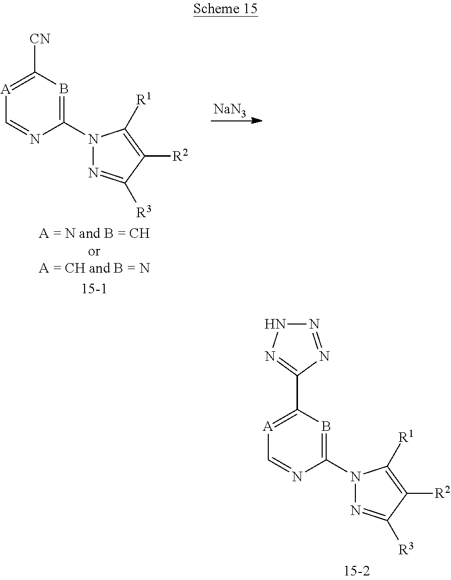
[A]1=C(C2=NNN=N2)B=C(N2N=C([R3])C([R2])=C2[R1])N=C1.[A]1=C([CN])B=C(N2N=C([R3])C([R2])=C2[R1])N=C1.[NaN3]
